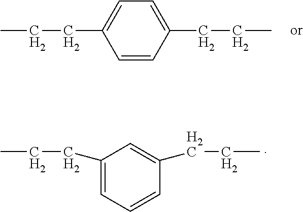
C1=CC(CCC)=CC=C1CCC.C1(CCC)=CC=CC(CCC)=C1
